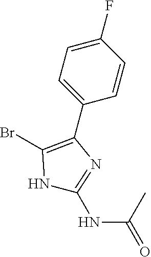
C1(NC(=O)C)=NC(C2=CC=C(F)C=C2)=C(Br)N1
